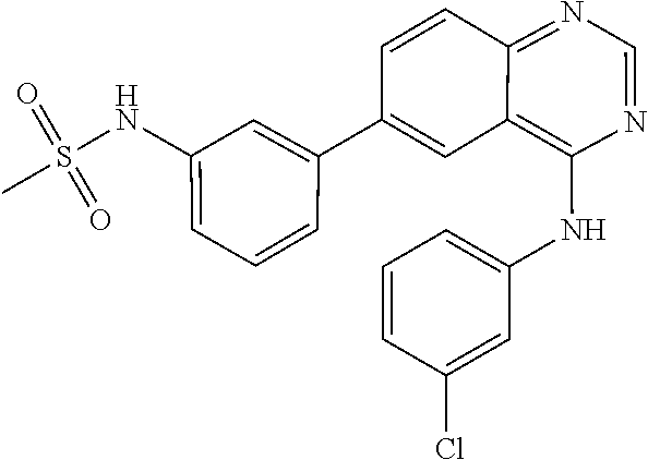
C1=CC(C2=CC3=C(NC4=CC=CC(Cl)=C4)N=CN=C3C=C2)=CC(NS(C)(=O)=O)=C1
